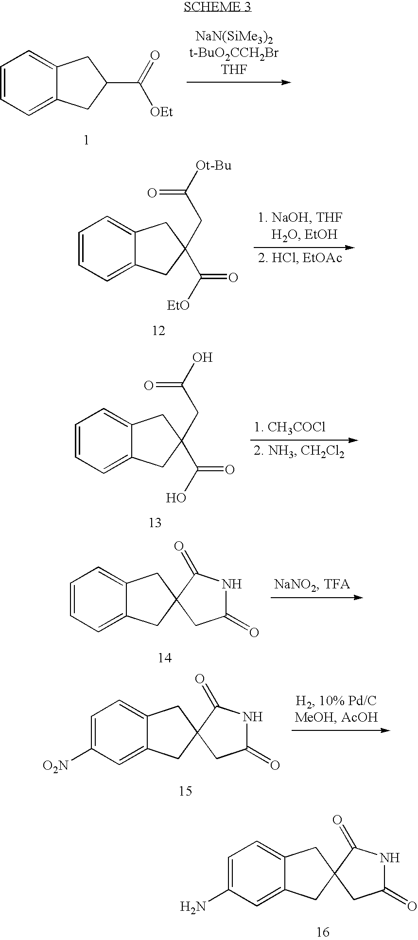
C1=CC=C2C(=C1)CC(C([OEt])=O)C2.C1=CC=C2C(=C1)CC(CC([Ot-Bu])=O)(C([EtO])=O)C2.C1=C(N)C=C2C(=C1)CC1(C2)C(=O)NC(=O)C1.C1=CC=C2C(=C1)CC(CC(O)=O)(C(O)=O)C2.C1=CC=C2C(=C1)CC1(C2)C(=O)NC(=O)C1.C1=C([O2N])C=C2C(=C1)CC1(C2)C(=O)NC(=O)C1
